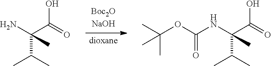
NC(C(=O)O)(C(C)C)C.N(C(C(=O)O)(C(C)C)C)C(OC(C)(C)C)=O
